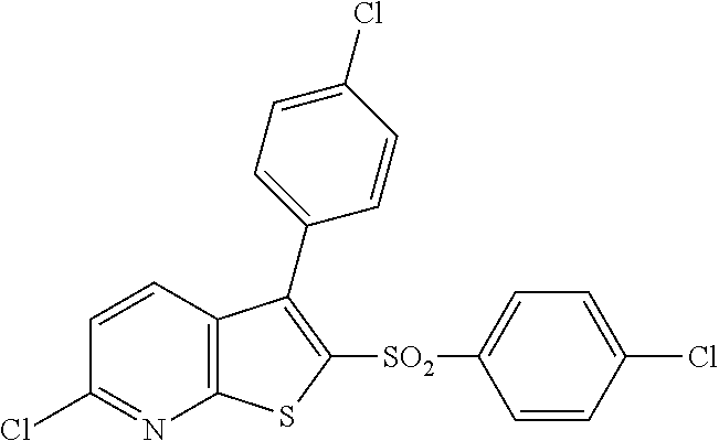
C1=CC2=C(N=C1Cl)SC([SO2]C1=CC=C(Cl)C=C1)=C2C1=CC=C(Cl)C=C1
